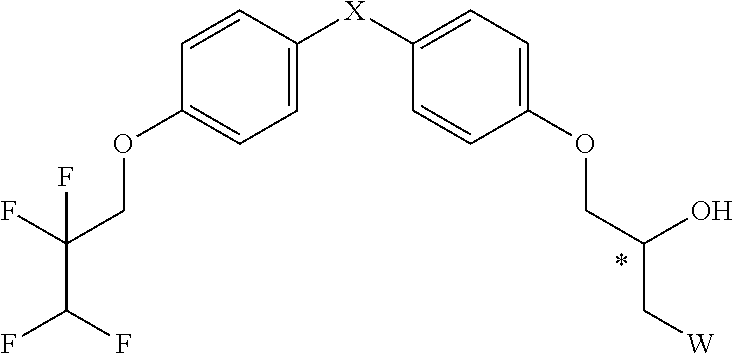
C1=CC([X]C2=CC=C(OCC(O)C[W])C=C2)=CC=C1OCC(F)(C(F)F)F
